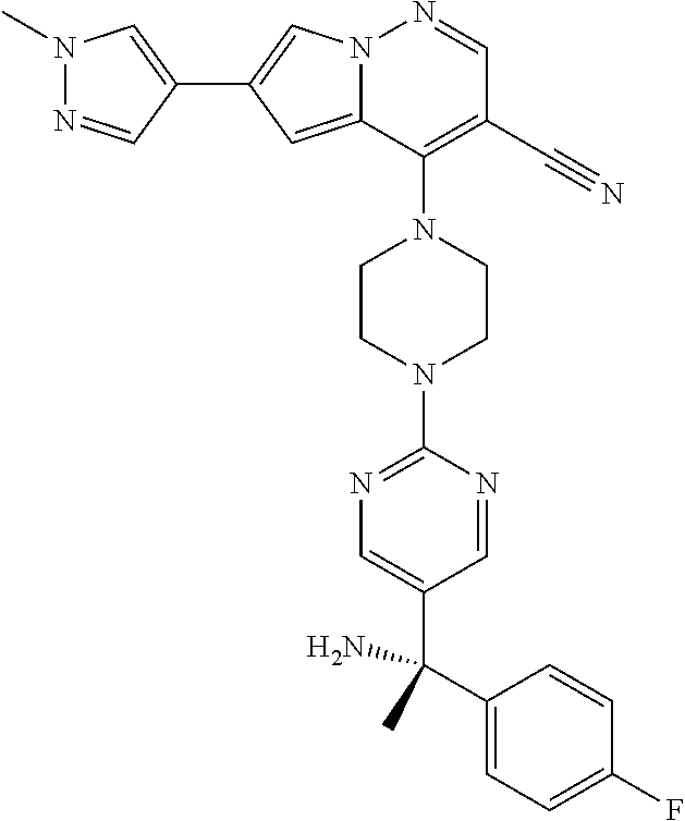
N12C(=CC(C3=CN(C)N=C3)=C1)C(N1CCN(C3=NC=C(C(C4=CC=C(F)C=C4)(C)N)C=N3)CC1)=C(C#N)C=N2
